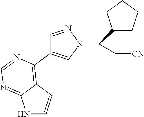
C1(C(C[CN])N2N=CC(C3=C4C(=NC=N3)NC=C4)=C2)CCCC1
